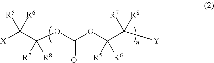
[X]C(C(OC(OC(C([Y])([R7])[R8])([R5])[R6])=O)([R7])[R8])([R5])[R6]
